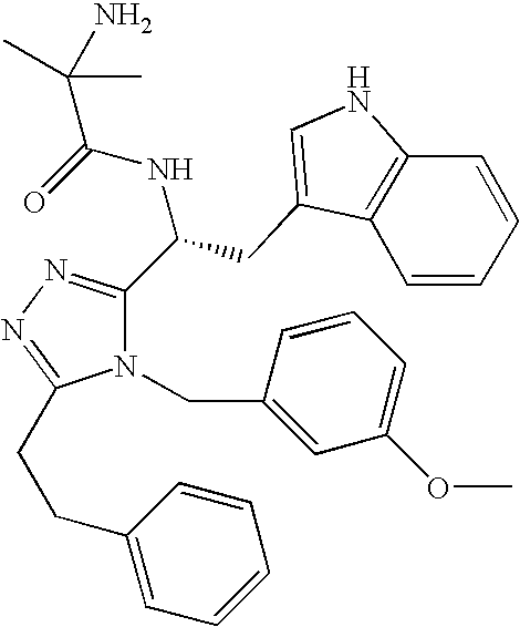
O=C(NC(C1=NN=C(CCC2=CC=CC=C2)N1CC1=CC(OC)=CC=C1)CC1=CNC2=C1C=CC=C2)C(C)(N)C
